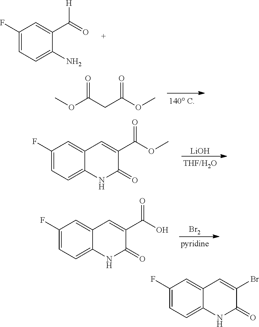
C1(F)=CC=C(N)C(C(=O)[H])=C1.COC(CC(OC)=O)=O.[LiOH].C1(F)=CC=C2C(=C1)C=C(C(OC)=O)C(=O)N2.[Br2].C1(F)=CC=C2C(=C1)C=C(C(O)=O)C(=O)N2.C1(F)=CC=C2C(=C1)C=C(Br)C(=O)N2
